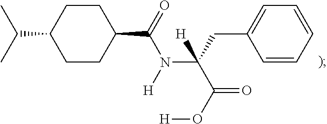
C1CC(C(=O)N([H])C(CC2=CC=CC=C2)(C(O[H])=O)[H])CCC1C(C)C
